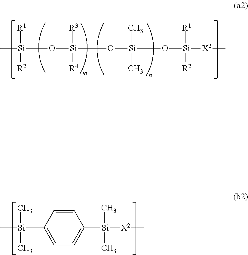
C[Si]([R1])(O[Si]([R3])(O[Si](C)(C)O[Si]([R1])([X2]C)[R2])[R4])[R2].C1=CC([Si](C)(C)C)=CC=C1[Si](C)(C)[X2]C
